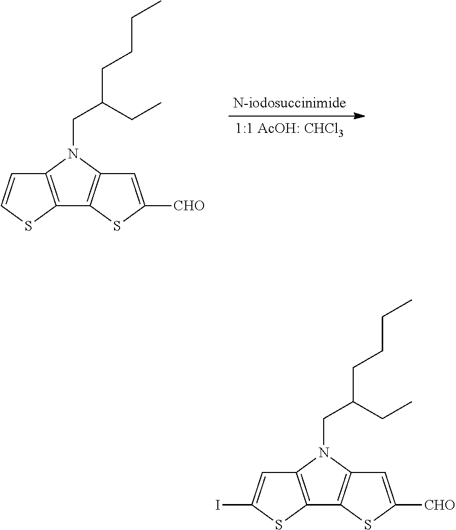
C12=C(N(CC(CCCC)CC)C3=C1SC([CHO])=C3)C=CS2.C12=C(N(CC(CCCC)CC)C3=C1SC([CHO])=C3)C=C(I)S2
